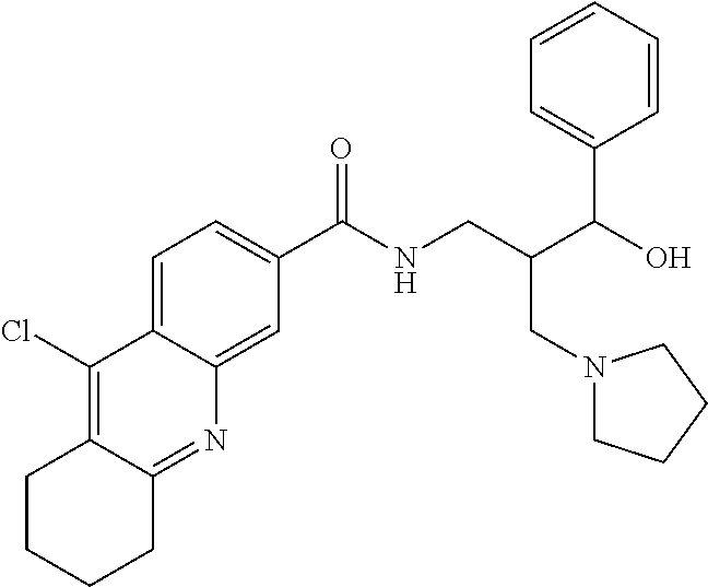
C1CCCC2=NC3=CC(C(NCC(CN4CCCC4)C(O)C4=CC=CC=C4)=O)=CC=C3C(Cl)=C12
